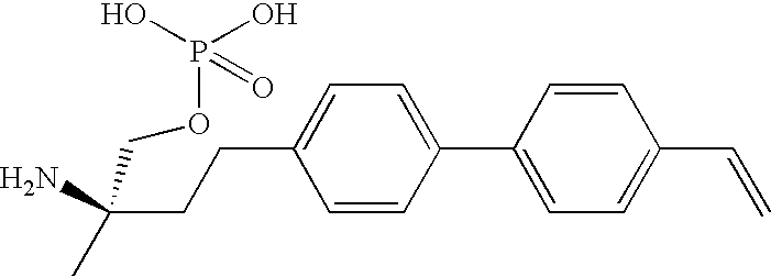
C(C1=CC=C(C2=CC=C(C=C)C=C2)C=C1)CC(C)(N)COP(O)(O)=O
